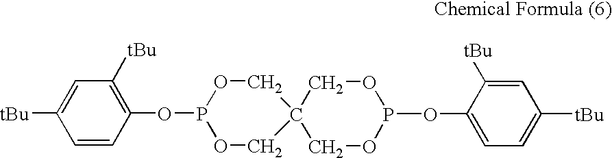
P1(OC2=C([tBu])C=C([tBu])C=C2)OCC2(CO1)COP(OC1=CC=C([tBu])C=C1[tBu])OC2
